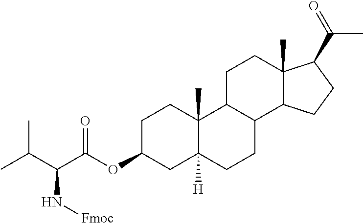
O(C1CC2([H])C(C)(CC1)C1C(CC2)C2C(C)(CC1)C(C(C)=O)CC2)C(C(C(C)C)N[Fmoc])=O
